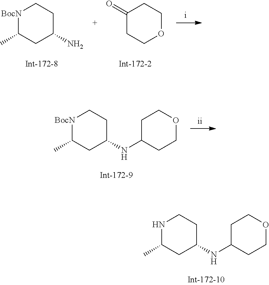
[BocN]1C(C)CC(N)CC1.C1(=O)CCOCC1.[BocN]1C(C)CC(NC2CCOCC2)CC1.N1C(C)CC(NC2CCOCC2)CC1
